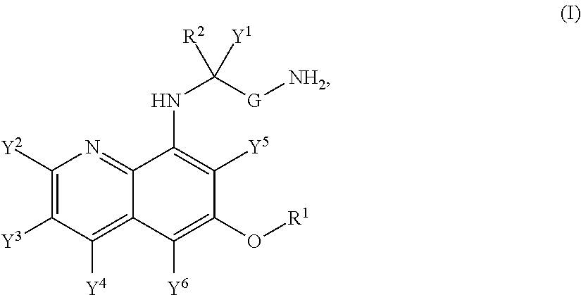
C1([Y2])=C([Y3])C([Y4])=C2C(=N1)C(NC([G][NH2])([R2])[Y1])=C([Y5])C(O[R1])=C2[Y6]
